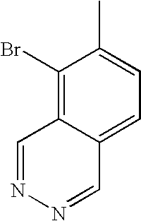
C1(Br)=C2C(=CC=C1C)C=NN=C2
